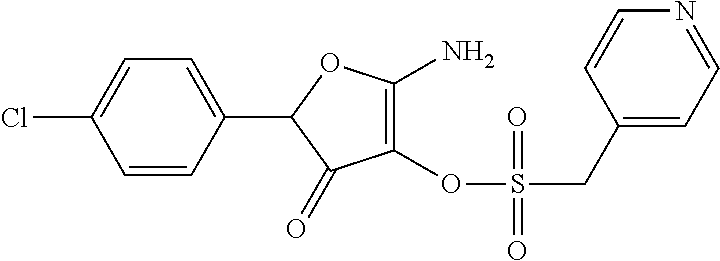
C1(OS(=O)(CC2=CC=NC=C2)=O)=C(N)OC(C2=CC=C(Cl)C=C2)C1=O
